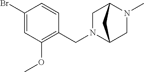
N1(C)C2CN(CC3=C(OC)C=C(Br)C=C3)C(C1)C2
